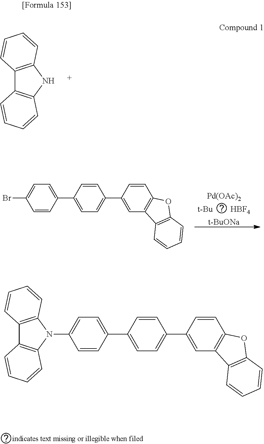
C12=C(NC3=C1C=CC=C3)C=CC=C2.[t-Bu].[HBF4].[Pd(OAc)2].[t-BuONa].C1=CC(C2=CC=C(C3=CC4=C(C=C3)OC3=C4C=CC=C3)C=C2)=CC=C1Br.C1=CC(C2=CC=C(C3=CC4=C(C=C3)OC3=C4C=CC=C3)C=C2)=CC=C1N1C2=C(C3=C1C=CC=C3)C=CC=C2
